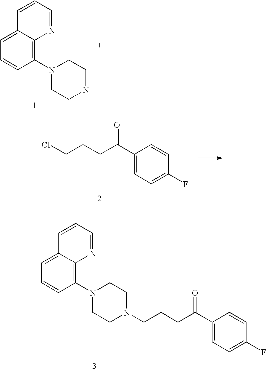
C1(N2CCNCC2)=C2C(=CC=C1)C=CC=N2.ClCCCC(C1=CC=C(F)C=C1)=O.C1(N2CCN(CCCC(C3=CC=C(F)C=C3)=O)CC2)=C2C(=CC=C1)C=CC=N2
